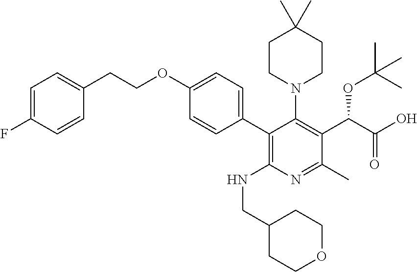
C1=C(F)C=CC(CCOC2=CC=C(C3=C(NCC4CCOCC4)N=C(C)C(C(C(O)=O)OC(C)(C)C)=C3N3CCC(C)(C)CC3)C=C2)=C1
